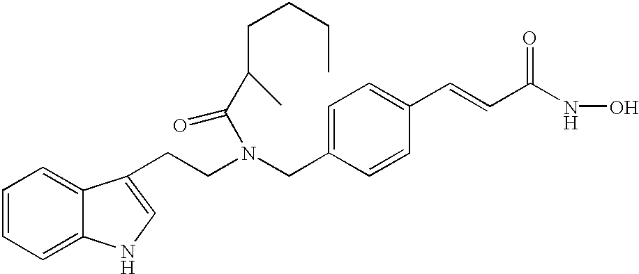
C1=CC=C2C(=C1)C(CCN(CC1=CC=C(C=CC(NO)=O)C=C1)C(C(CCCC)C)=O)=CN2
